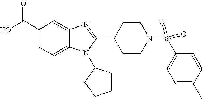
C1(C(O)=O)=CC=C2C(=C1)N=C(C1CCN(S(C3=CC=C(C)C=C3)(=O)=O)CC1)N2C1CCCC1
